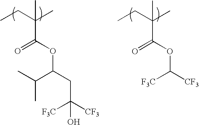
CCC(C)(C(=O)OC(CC([CF3])([F3C])O)C(C)C)C.CCC(C)(C(=O)OC([CF3])[F3C])C
